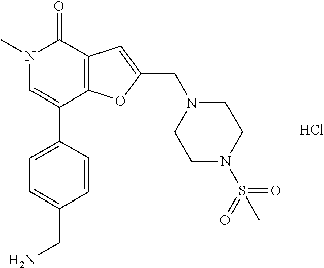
N1(C)C=C(C2=CC=C(CN)C=C2)C2=C(C1=O)C=C(CN1CCN(S(C)(=O)=O)CC1)O2.Cl
